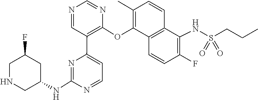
C1(NC2CNCC(F)C2)=NC(C2=C(OC3=C(C)C=CC4=C3C=CC(F)=C4NS(=O)(CCC)=O)N=CN=C2)=CC=N1
